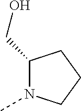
C1(CO)N(C)CCC1
